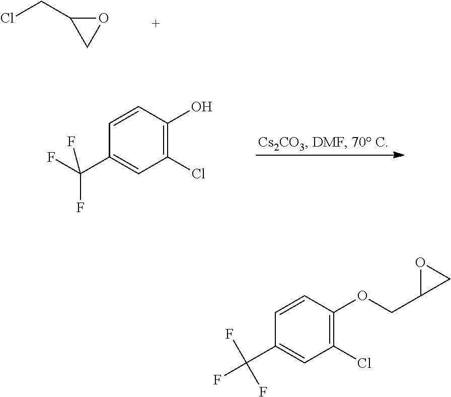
O1C(CCl)C1.C1(Cl)=C(O)C=CC(C(F)(F)F)=C1.C1(Cl)=C(OCC2CO2)C=CC(C(F)(F)F)=C1
